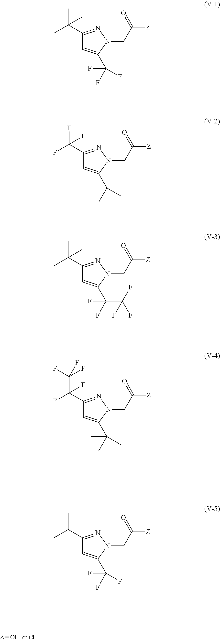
C1(C(C)(C)C)=NN(CC([Z])=O)C(C(F)(F)F)=C1.C1(C(F)(F)F)=NN(CC([Z])=O)C(C(C)(C)C)=C1.C1(C(C)(C)C)=NN(CC([Z])=O)C(C(F)(F)C(F)(F)F)=C1.C1(C(F)(F)C(F)(F)F)=NN(CC([Z])=O)C(C(C)(C)C)=C1.C1(C(C)C)=NN(CC([Z])=O)C(C(F)(F)F)=C1
